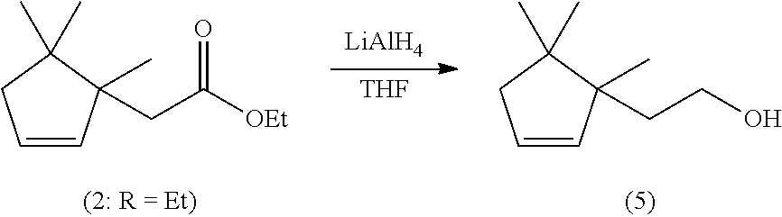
[LiAlH4].[THF].C1=CC(C)(CC([OEt])=O)C(C)(C)C1.C1=CC(C)(CCO)C(C)(C)C1
